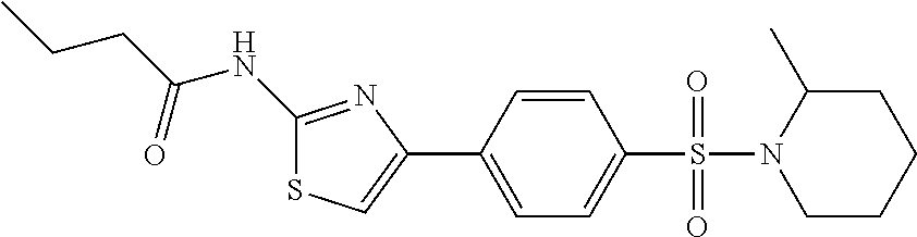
C1(NC(CCC)=O)=NC(C2=CC=C(S(=O)(=O)N3C(C)CCCC3)C=C2)=CS1
